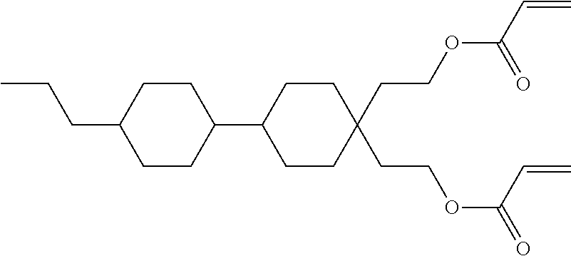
C1CC(CCC)CCC1C1CCC(CCOC(C=C)=O)(CCOC(=O)C=C)CC1
